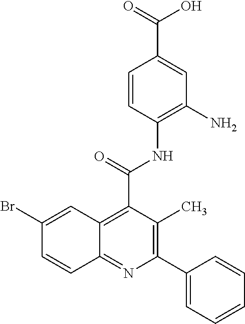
C1=CC(NC(C2=C3C(=NC(C4=CC=CC=C4)=C2C)C=CC(Br)=C3)=O)=C(N)C=C1C(=O)O
